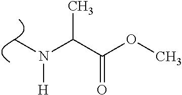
C(C(OC)=O)(N([H])C)C
